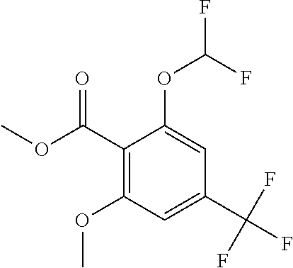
C1(C(OC)=O)=C(OC)C=C(C(F)(F)F)C=C1OC(F)F
